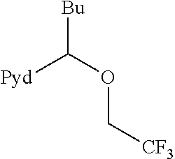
[Pyd]C(OC[CF3])[Bu]
